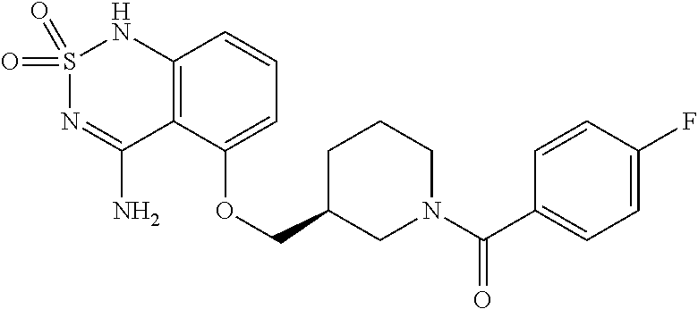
C12=C(C(OCC3CN(C(C4=CC=C(F)C=C4)=O)CCC3)=CC=C1)C(N)=NS(=O)(=O)N2
